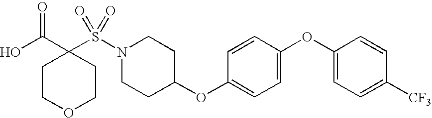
N1(S(=O)(=O)C2(C(=O)O)CCOCC2)CCC(OC2=CC=C(OC3=CC=C([CF3])C=C3)C=C2)CC1
